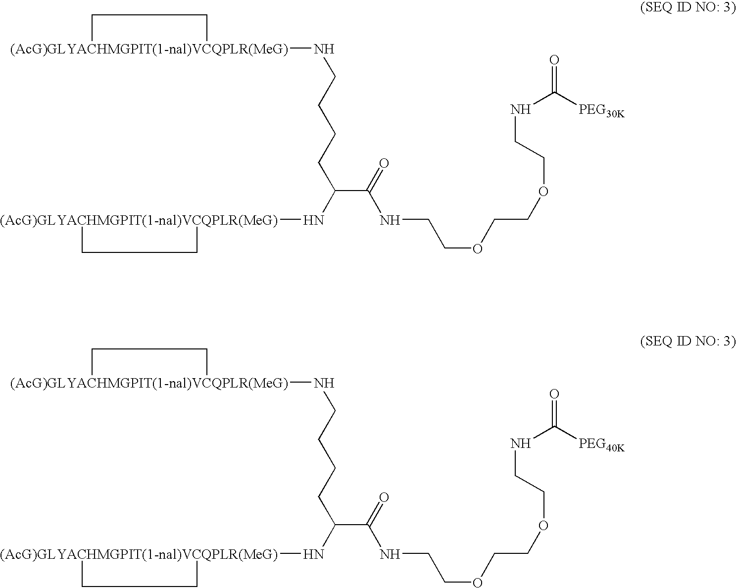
[(AcG)GLYACHMGPIT(1-nal)VCQPLR(MeG)]1(NCCCCC(N[(AcG)GLYACHMGPIT(1-nal)VCQPLR(MeG)]2CC2)C(=O)NCCOCCOCCNC(=O)[PEG30K])CC1.[(AcG)GLYACHMGPIT(1-nal)VCQPLR(MeG)]1(NCCCCC(N[(AcG)GLYACHMGPIT(1-nal)VCQPLR(MeG)]2CC2)C(=O)NCCOCCOCCNC(=O)[PEG40K])CC1
